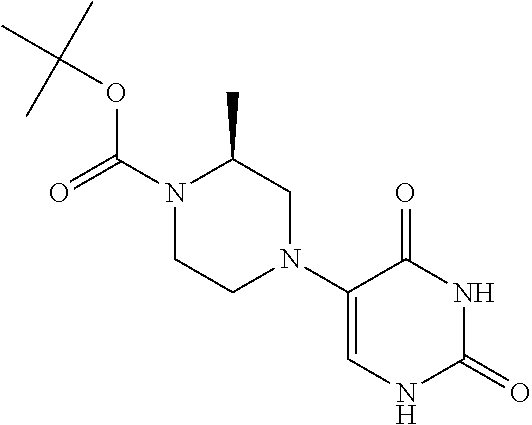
N1(C(=O)OC(C)(C)C)CCN(C2=CNC(=O)NC2=O)CC1C
